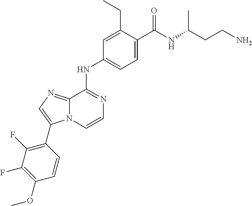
C1(CC)=CC(NC2=NC=CN3C2=NC=C3C2=C(F)C(F)=C(OC)C=C2)=CC=C1C(NC(CCN)C)=O
